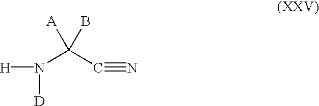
N(C(C#N)([A])B)([H])[D]
